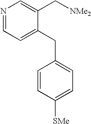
N1=CC=C(CC2=CC=C([SMe])C=C2)C(C[NMe2])=C1
